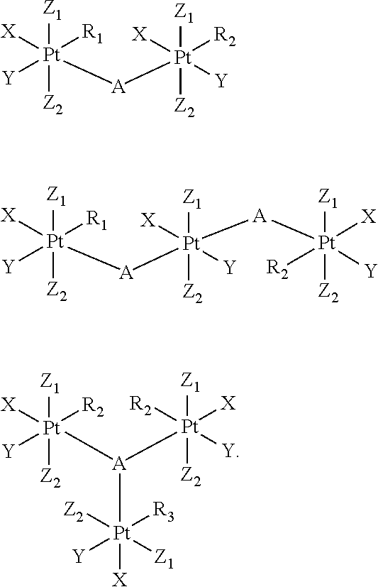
[Z1][Pt]([Z2])([R1])([A][Pt]([Z1])([Z2])([X])([R2])[Y])([X])[Y].[Z1][Pt]([Z2])([R1])([A][Pt]([Z1])([Z2])([X])([A][Pt]([Z1])([R2])([Z2])([X])[Y])[Y])([X])[Y].[A]([Pt]([Z1])([Z2])([R2])([X])[Y])([Pt]([Z2])([Z1])([R2])([X])[Y])[Pt]([X])([Y])([Z2])([R3])[Z1]
